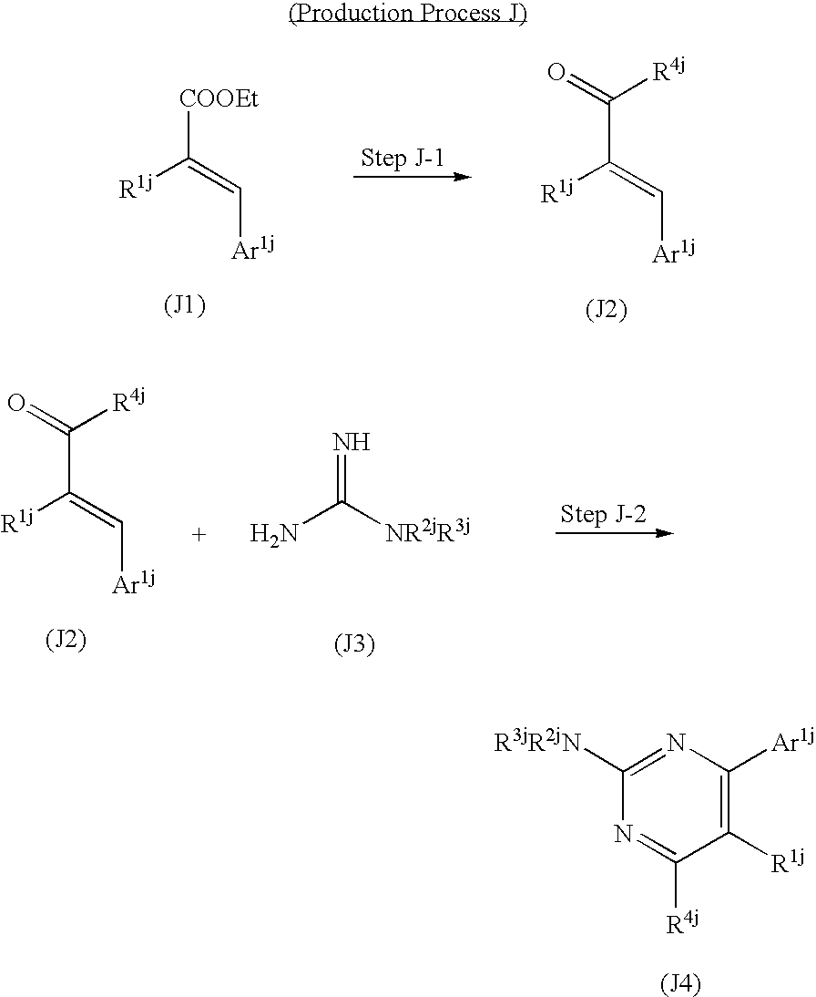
C1([R1j])=C([Ar1j])N=C([R3jR2jN])N=C1[R4j].[(J4)].C(=C[Ar1j])([COOEt])[R1j].C(=C[Ar1j])(C(=O)[R4j])[R1j].NC([NR2jR3j])=N.C(=C[Ar1j])(C(=O)[R4j])[R1j]
